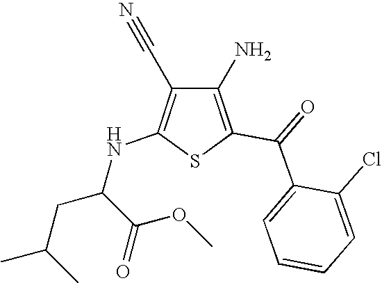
C1(N)=C(C(=O)C2=CC=CC=C2Cl)SC(NC(CC(C)C)C(=O)OC)=C1C#N
